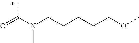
CC(N(CCCCCOC)C)=O
